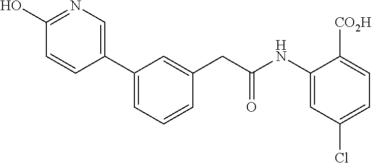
C1(C2=CC=CC(CC(NC3=CC(Cl)=CC=C3[CO2H])=O)=C2)=CN=C(O)C=C1
